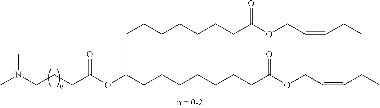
CN(CCCC(OC(CCCCCCCC(OCC=CCC)=O)CCCCCCCC(OCC=CCC)=O)=O)C
